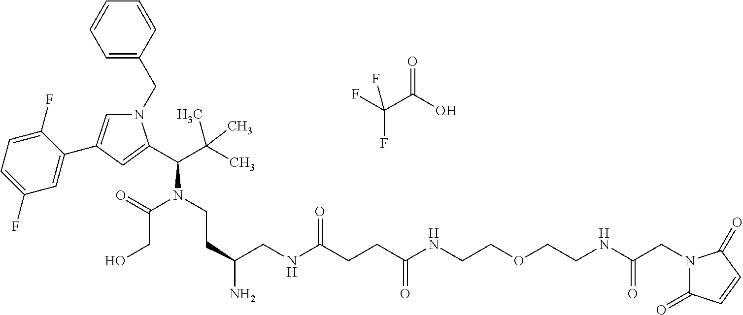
C1=CC=C(CN2C=C(C3=CC(F)=CC=C3F)C=C2C(C(C)(C)C)N(CCC(N)CNC(CCC(NCCOCCNC(CN2C(=O)C=CC2=O)=O)=O)=O)C(=O)CO)C=C1.FC(C(O)=O)(F)F
